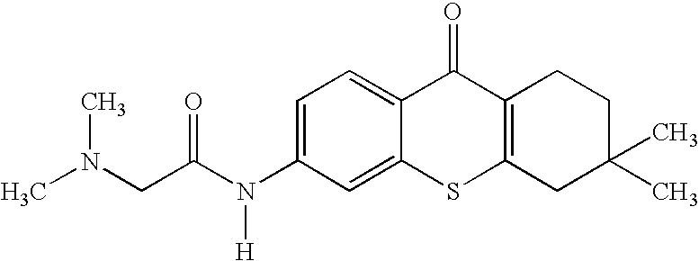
N(C1=CC=C2C(=C1)SC1=C(C2=O)CCC(C)(C)C1)(C(CN(C)C)=O)[H]
